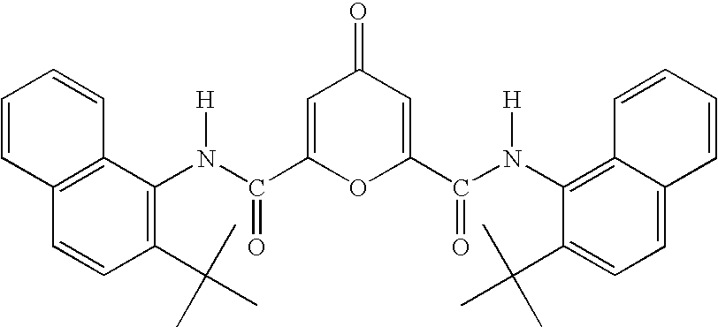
C1=C(C(N(C2=C(C(C)(C)C)C=CC3=C2C=CC=C3)[H])=O)OC(C(N(C2=C3C(=CC=C2C(C)(C)C)C=CC=C3)[H])=O)=CC1=O
